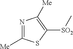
[SO2](C1=C([Me])N=C([Me])S1)C
